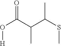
O(C(C(C(SC)C)C)=O)[H]
